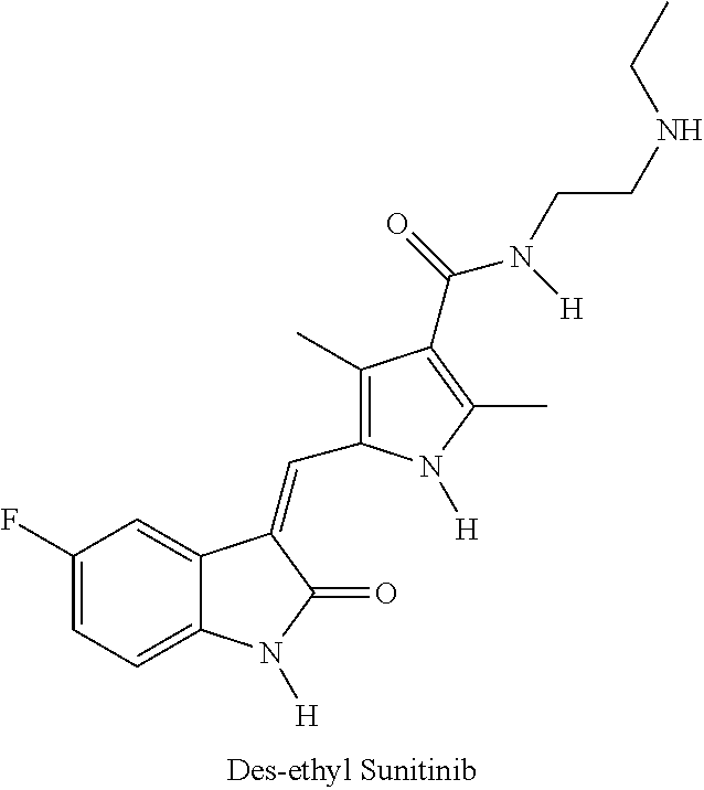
C1(F)=CC=C2C(=C1)C(=CC1=C(C)C(C(N([H])CCNCC)=O)=C(C)N1[H])C(=O)N2[H]
